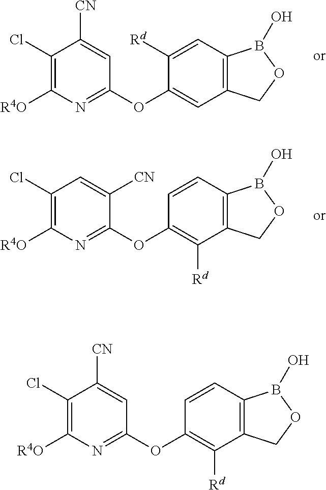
C1(OC2=NC([R4O])=C(Cl)C([CN])=C2)=CC2=C(C=C1[Rd])B(O)OC2.C1(OC2=NC([R4O])=C(Cl)C=C2[CN])=C([Rd])C2=C(C=C1)B(O)OC2.C1(OC2=NC([R4O])=C(Cl)C([CN])=C2)=C([Rd])C2=C(C=C1)B(O)OC2
